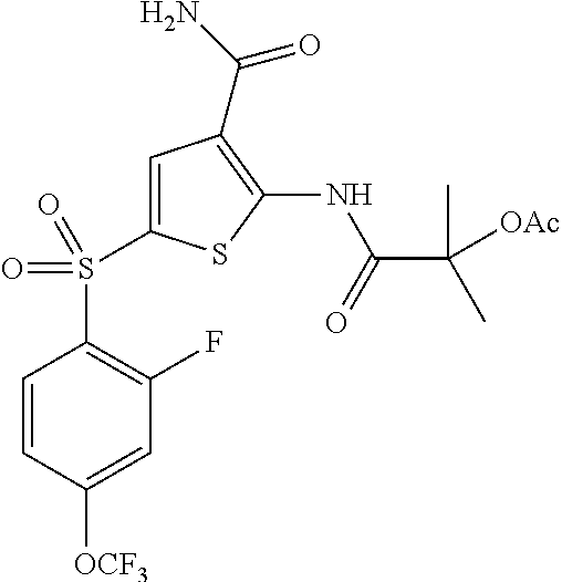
C1=C(S(C2=C(F)C=C([OCF3])C=C2)(=O)=O)SC(NC(C([OAc])(C)C)=O)=C1C(N)=O
